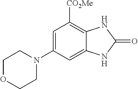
C1OCCN(C2=CC([CO2Me])=C3C(=C2)NC(=O)N3)C1
